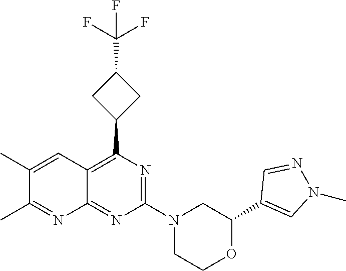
C1(C2=CN(C)N=C2)OCCN(C2=NC(C3CC(C(F)(F)F)C3)=C3C(=N2)N=C(C)C(C)=C3)C1
